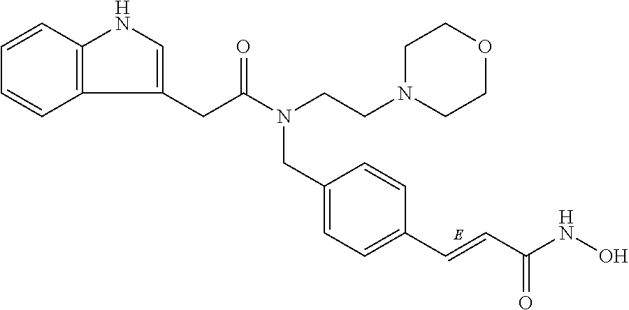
C12=C(C=CC=C1)NC=C2CC(N(CC1=CC=C(C=CC(NO)=O)C=C1)CCN1CCOCC1)=O
